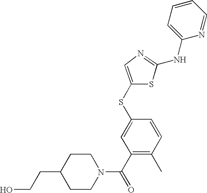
C1=CC=C(NC2=NC=C(SC3=CC(C(=O)N4CCC(CCO)CC4)=C(C)C=C3)S2)N=C1
